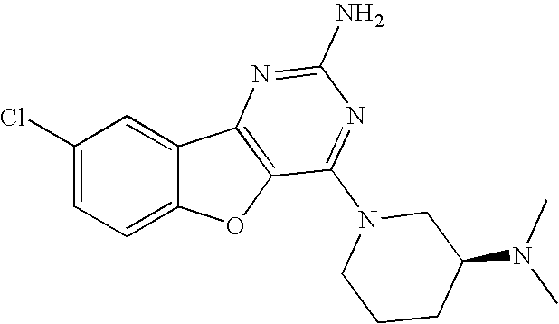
C1(Cl)=CC=C2C(=C1)C1=C(O2)C(N2CCCC(N(C)C)C2)=NC(N)=N1
